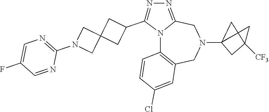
N12C3=C(CN(C4CC(C)([CF3])C4)CC1=NN=C2C1CC2(C1)CN(C1=NC=C(F)C=N1)C2)C=C(Cl)C=C3
